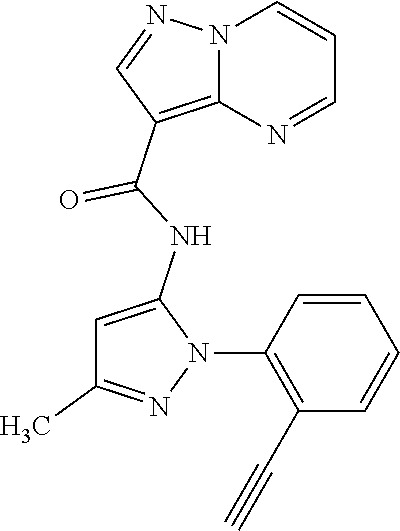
N12C(=C(C(NC3=CC(C)=NN3C3=C(C#C)C=CC=C3)=O)C=N1)N=CC=C2
